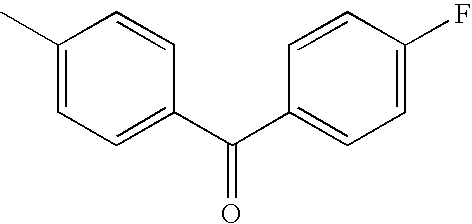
C1(C)=CC=C(C(C2=CC=C(F)C=C2)=O)C=C1
